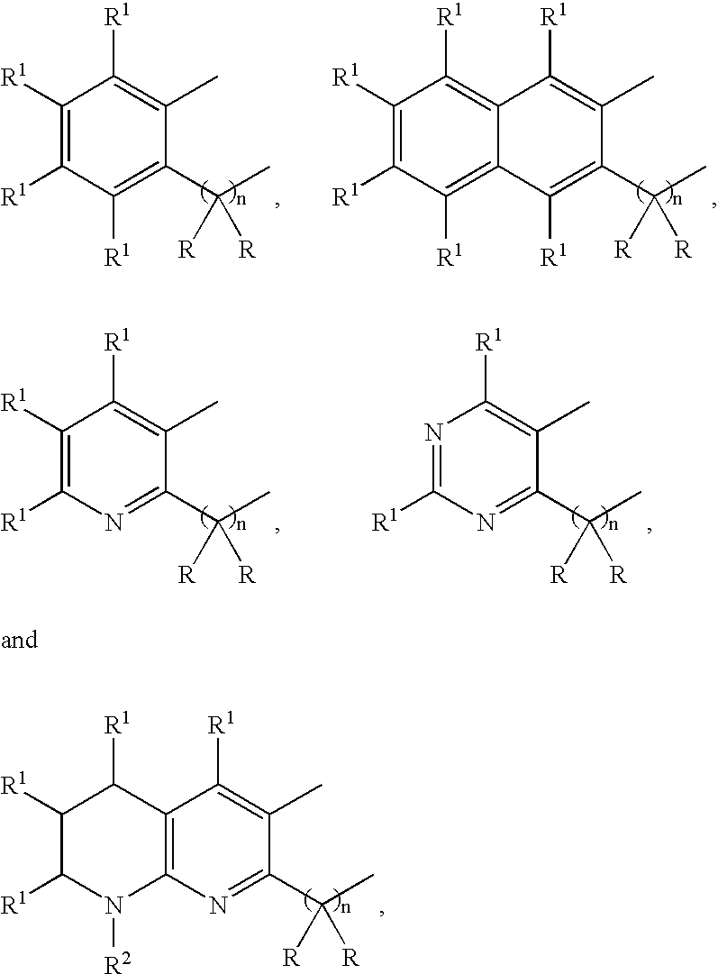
C1([R1])C([R1])N([R2])C2=C(C1[R1])C([R1])=C(C)C(C(C)([R])[R])=N2.C1([R1])=C([R1])C([R1])=C2C(=C1[R1])C([R1])=C(C)C(C(C)([R])[R])=C2[R1].C1([R1])=C([R1])C([R1])=C(C(C)([R])[R])C(C)=C1[R1].N1=C([R1])N=C(C(C)([R])[R])C(C)=C1[R1].C1([R1])=C([R1])N=C(C(C)([R])[R])C(C)=C1[R1]
